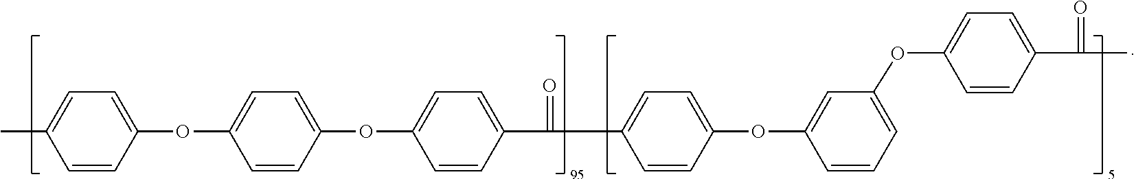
C1(OC2=CC=C(OC3=CC=C(C(=O)C4=CC=C(OC5=CC(OC6=CC=C(C(C)=O)C=C6)=CC=C5)C=C4)C=C3)C=C2)=CC=C(C)C=C1
